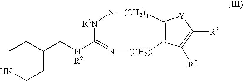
C1NCCC(C[NR2]C2=N[(CH2)r]C3=C([(CH2)q][X][R3N]2)[Y]C([R6])=C3[R7])C1
